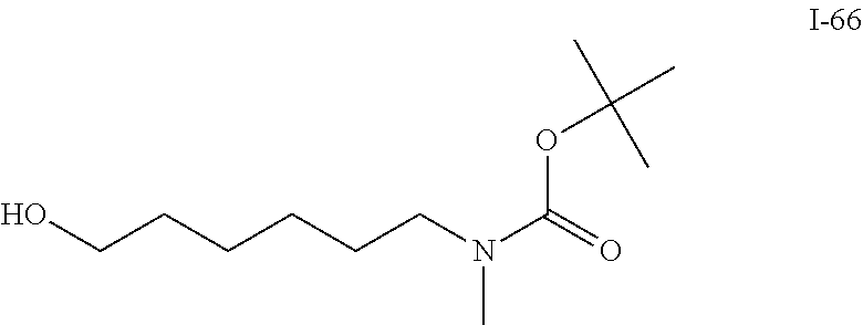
OCCCCCCN(C(=O)OC(C)(C)C)C
